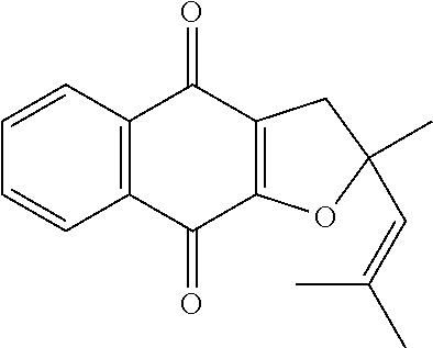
C12=C(C(=O)C3=C(C1=O)CC(C)(C=C(C)C)O3)C=CC=C2
